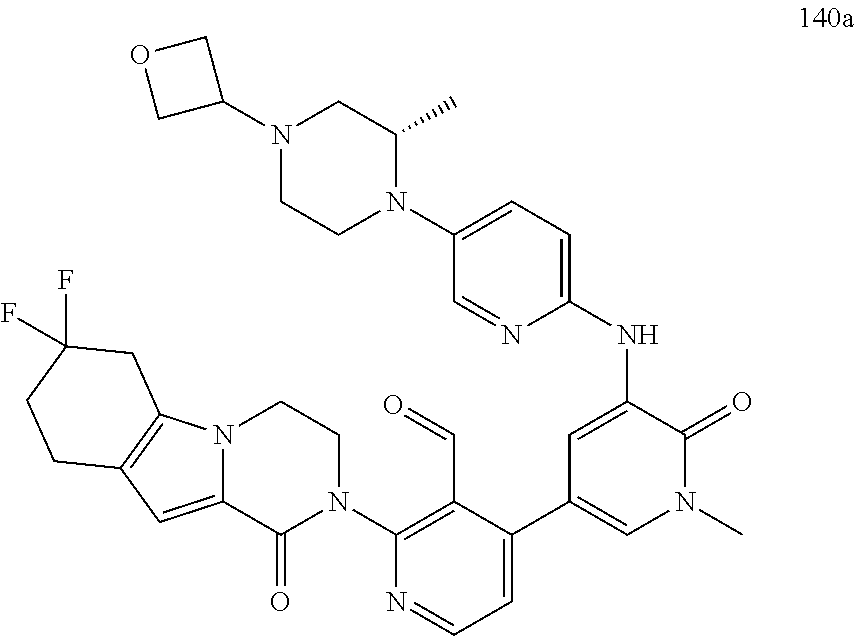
C1=C(NC2=CC=C(N3C(C)CN(C4COC4)CC3)C=N2)C(=O)N(C)C=C1C1=CC=NC(N2CCN3C(=CC4=C3CC(F)(F)CC4)C2=O)=C1C=O
